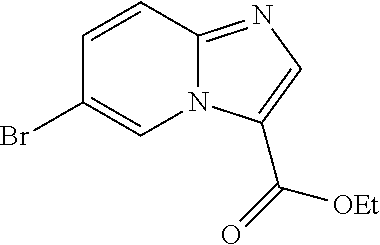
C1=CC2=NC=C(C(=O)[OEt])N2C=C1Br
